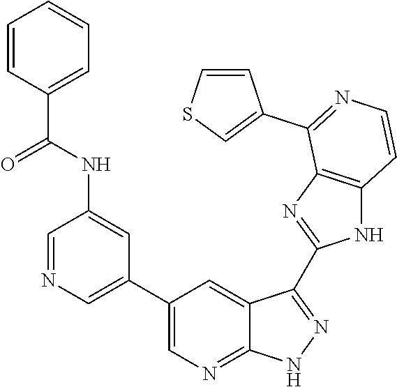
C1=NC=C(C2=CN=C3C(=C2)C(C2=NC4=C(N2)C=CN=C4C2=CSC=C2)=NN3)C=C1NC(C1=CC=CC=C1)=O
